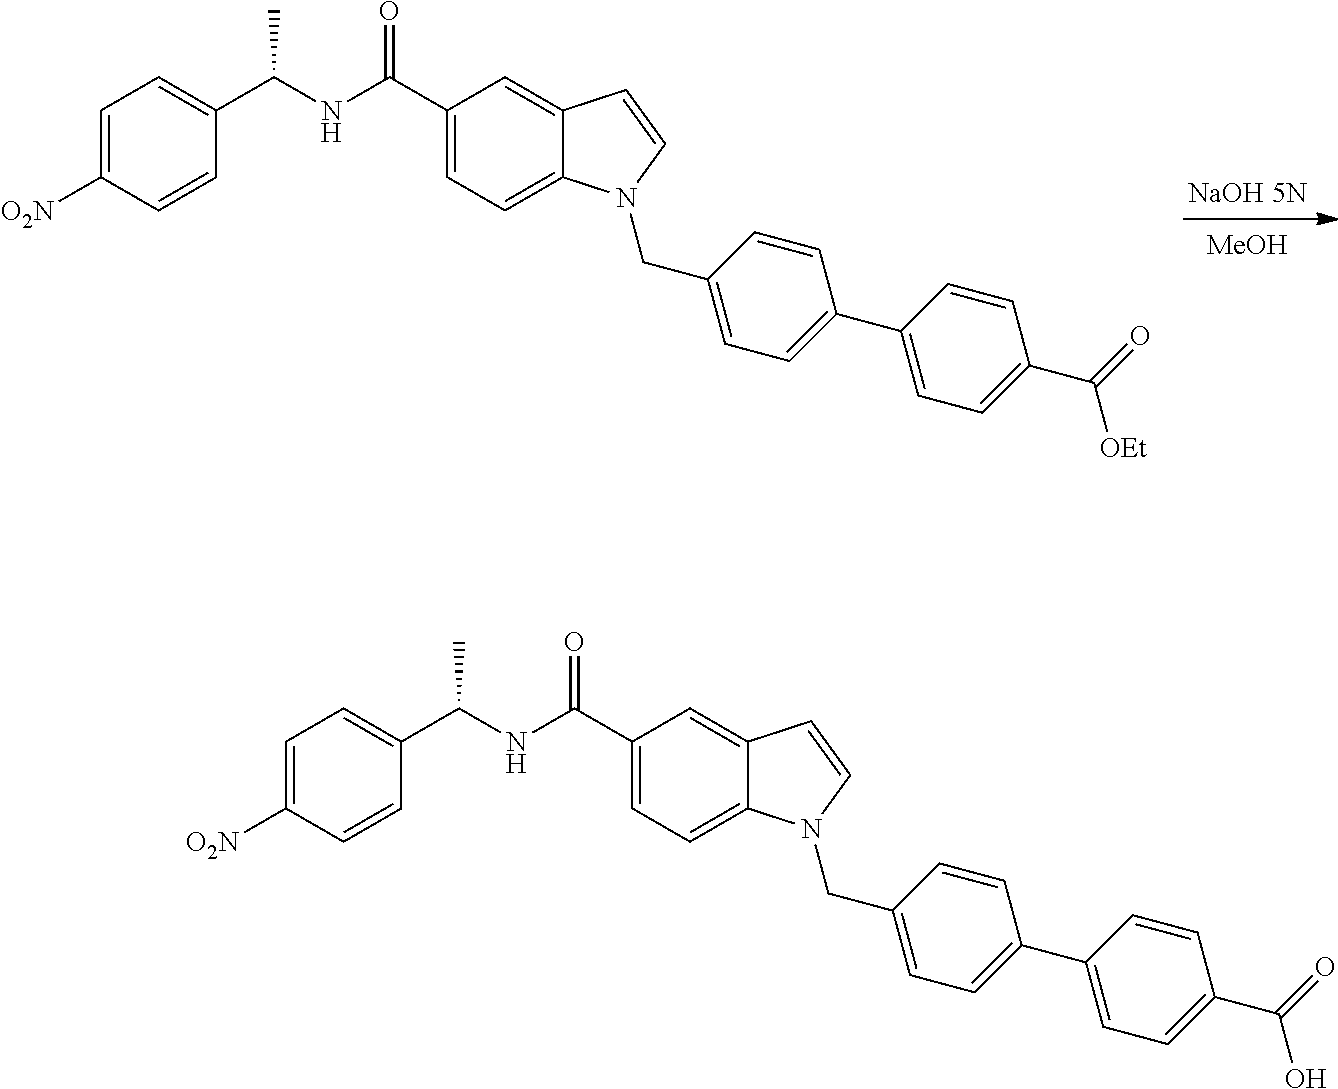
[MeOH].C1=C([O2N])C=CC(C(NC(C2=CC=C3C(=C2)C=CN3CC2=CC=C(C3=CC=C(C(=O)[OEt])C=C3)C=C2)=O)C)=C1.C1=C([O2N])C=CC(C(NC(C2=CC=C3C(=C2)C=CN3CC2=CC=C(C3=CC=C(C(=O)O)C=C3)C=C2)=O)C)=C1
